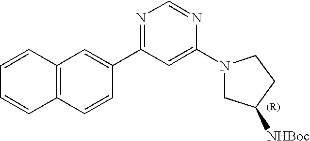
C1=CC2=C(C=C1)C=CC(C1=NC=NC(N3CC([NHBoc])CC3)=C1)=C2
